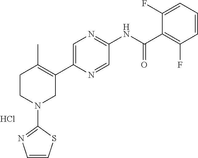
C1=C(C2=C(C)CCN(C3=NC=CS3)C2)N=CC(NC(C2=C(F)C=CC=C2F)=O)=N1.Cl
